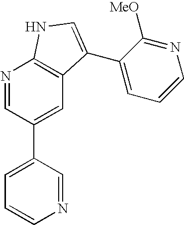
N1=CC(C2=CC3=C(N=C2)NC=C3C2=CC=CN=C2[MeO])=CC=C1
